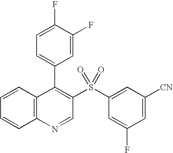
C12=C(C=CC=C1)C(C1=CC=C(F)C(F)=C1)=C(S(C1=CC([CN])=CC(F)=C1)(=O)=O)C=N2
